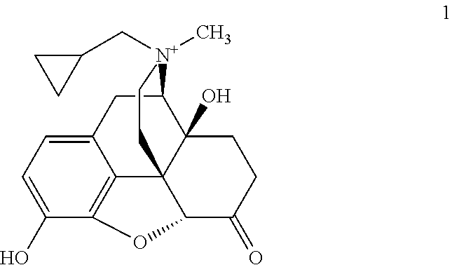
C12=CC=C(O)C3=C1C14C(O)(CCC(=O)C1O3)C(C2)[N+](CC1CC1)(C)CC4
